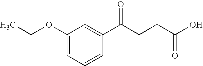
C1(OCC)=CC=CC(C(CCC(O)=O)=O)=C1
